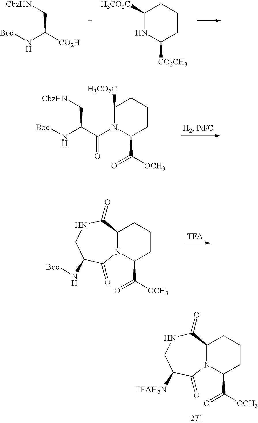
N12C(C(=O)NCC([TFAH2N])C1=O)CCCC2C(=O)[OCH3].[Boc]NC(C(=O)N1C(C(=O)[OCH3])CCCC1[H3CO2C])C[CbzHN].N12C(C(=O)NCC(N[Boc])C1=O)CCCC2C(=O)[OCH3].C(C[CbzHN])(N[Boc])[CO2H].C1([H3CO2C])NC([CO2CH3])CCC1
